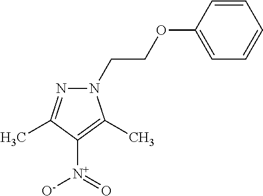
C1=CC(OCCN2N=C(C)C([N+]([O-])=O)=C2C)=CC=C1
